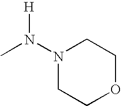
N1(N(C)[H])CCOCC1
